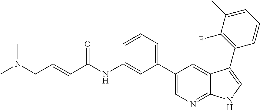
C(=CC(NC1=CC(C2=CN=C3C(=C2)C(C2=C(F)C(C)=CC=C2)=CN3)=CC=C1)=O)CN(C)C
